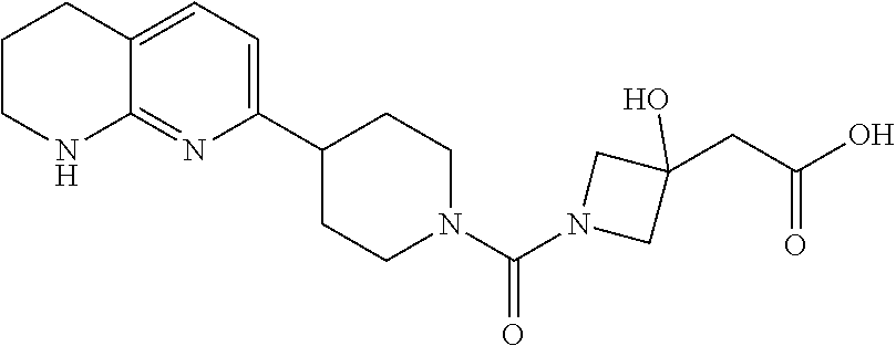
C1CN(C(N2CC(CC(O)=O)(O)C2)=O)CCC1C1=CC=C2C(=N1)NCCC2
